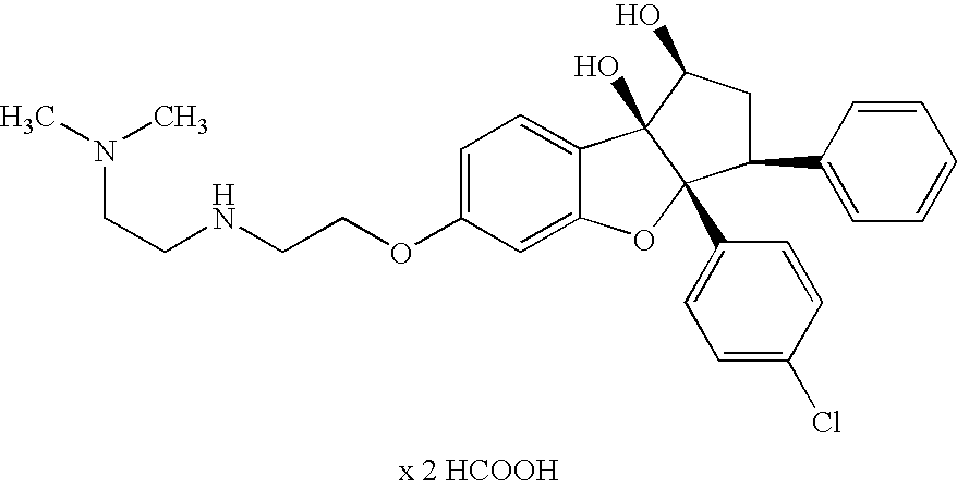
C1=C(OCCNCCN(C)C)C=C2C(=C1)C1(O)C(C3=CC=C(Cl)C=C3)(O2)C(C2=CC=CC=C2)CC1O
